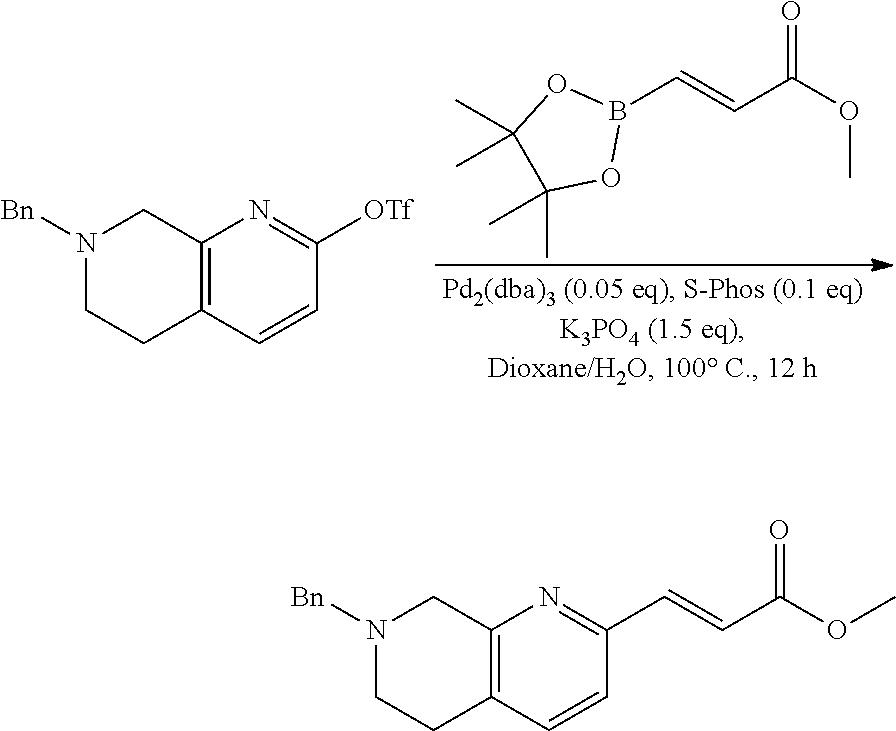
C12=C(C=CC(C=CC(OC)=O)=N1)CCN([Bn])C2.C12=C(C=CC([OTf])=N1)CCN([Bn])C2.B1(C=CC(OC)=O)OC(C)(C)C(C)(C)O1
